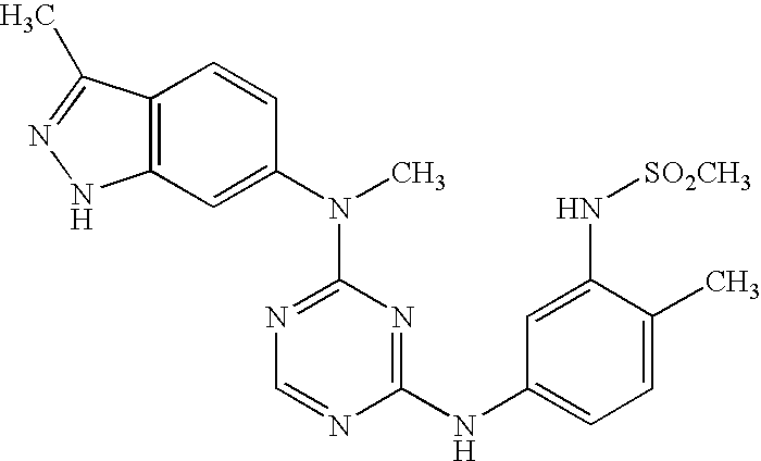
C12=C(C=C(N(C3=NC=NC(NC4=CC=C(C)C(N[SO2CH3])=C4)=N3)C)C=C1)NN=C2C
